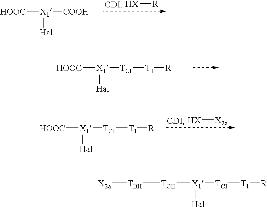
[HOOC][X1]([COOH])[Hal].[HX][R].[HOOC][X1]([TCI][T1][R])[Hal].[HX][X2a].[HOOC][X1]([TCI][T1][R])[Hal].[TCII]([X1]([TCI][T1][R])[Hal])[TBII][X2a]
